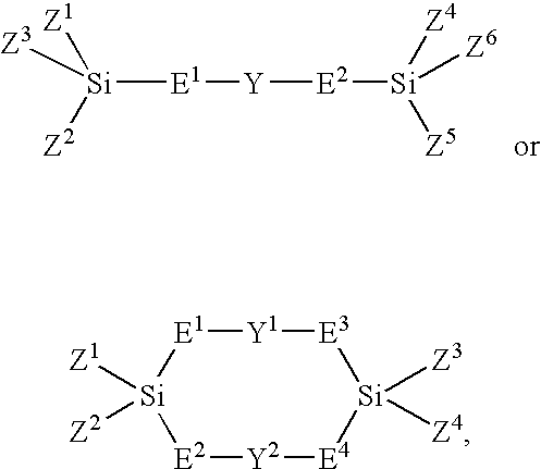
[Si]([E1][Y][E2][Si]([Z5])([Z4])[Z6])([Z1])([Z2])[Z3].[E1]1[Si]([Z1])([Z2])[E2][Y2][E4][Si]([Z3])([Z4])[E3][Y1]1
